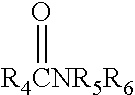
[R4CNR5R6]=O
